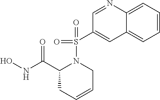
ONC(C1CC=CCN1S(=O)(=O)C1=CC2=CC=CC=C2N=C1)=O
